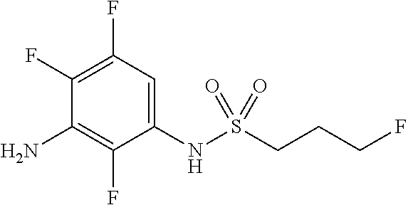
C1(NS(CCCF)(=O)=O)=CC(F)=C(F)C(N)=C1F
